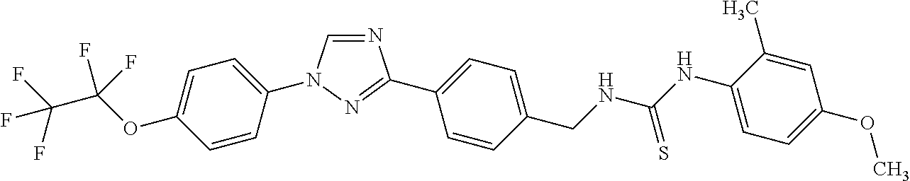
C1=C(OC(C(F)(F)F)(F)F)C=CC(N2C=NC(C3=CC=C(CNC(NC4=CC=C(OC)C=C4C)=S)C=C3)=N2)=C1
